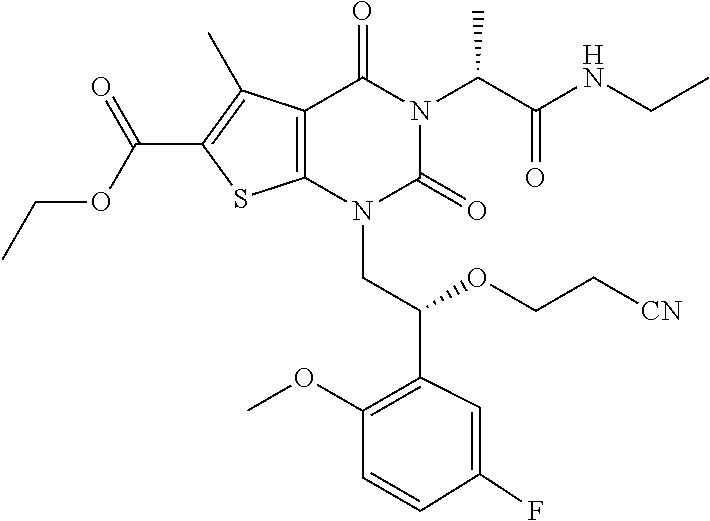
C1(F)=CC(C(OCC[CN])CN2C(=O)N(C(C(=O)NCC)C)C(=O)C3=C2SC(C(OCC)=O)=C3C)=C(OC)C=C1
